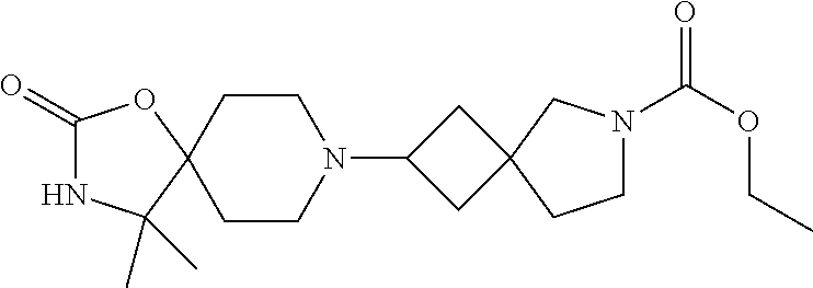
C1(=O)NC(C)(C)C2(O1)CCN(C1CC3(C1)CN(C(OCC)=O)CC3)CC2
